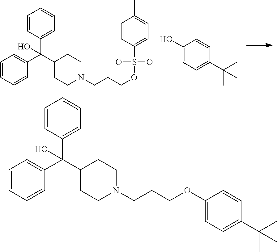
C1=CC=CC(C(C2CCN(CCCOS(C3=CC=C(C)C=C3)(=O)=O)CC2)(C2=CC=CC=C2)O)=C1.C1(O)=CC=C(C(C)(C)C)C=C1.C1=CC=CC(C(C2CCN(CCCOC3=CC=C(C(C)(C)C)C=C3)CC2)(C2=CC=CC=C2)O)=C1
